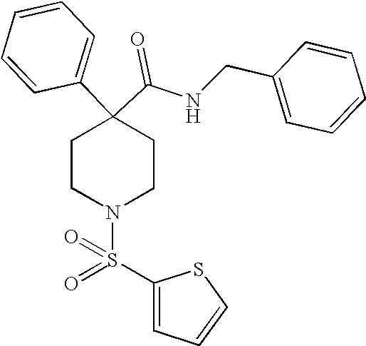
N(C(C1(C2=CC=CC=C2)CCN(S(C2=CC=CS2)(=O)=O)CC1)=O)CC1=CC=CC=C1
